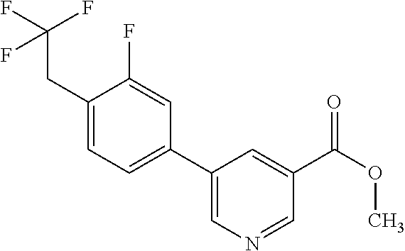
C1(CC(F)(F)F)=CC=C(C2=CN=CC(C(=O)OC)=C2)C=C1F
